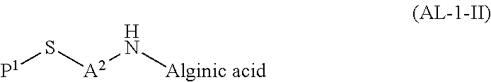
[P1]S[A2]N[Alginic acid]
